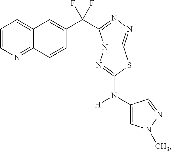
C1=CN=C2C(=C1)C=C(C(F)(F)C1=NN=C3N1N=C(N(C1=CN(C)N=C1)[H])S3)C=C2
